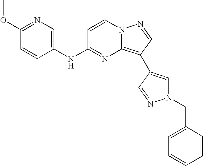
C1(OC)=NC=C(NC2=NC3=C(C4=CN(CC5=CC=CC=C5)N=C4)C=NN3C=C2)C=C1
